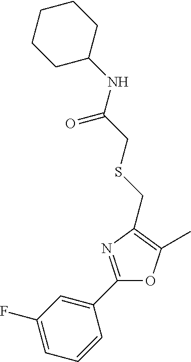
C1(F)=CC=CC(C2=NC(CSCC(NC3CCCCC3)=O)=C(C)O2)=C1
